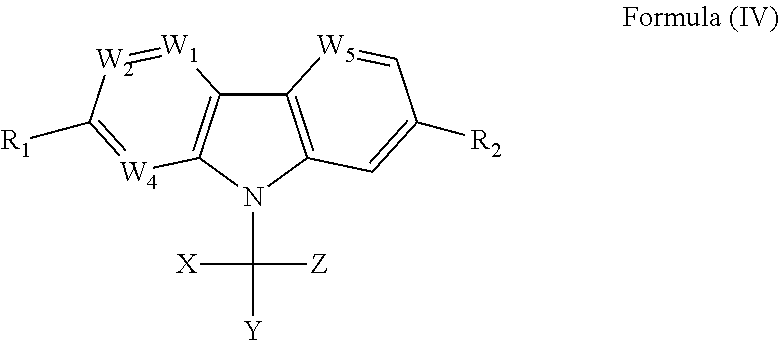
C12=C(N(C([Y])([Z])[X])C3=C1[W1]=[W2]C([R1])=[W4]3)C=C([R2])C=[W5]2
